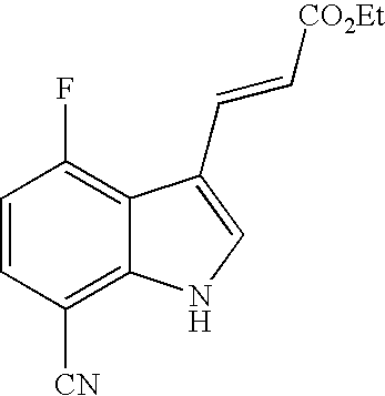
C1=CC([CN])=C2C(=C1F)C(C=C[CO2Et])=CN2
